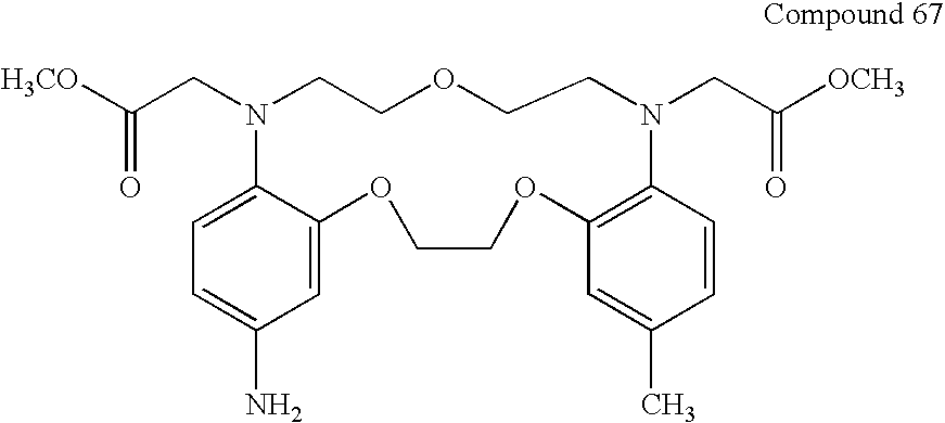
C1=C(N)C=C2C(=C1)N(CC([H3CO])=O)CCOCCN(CC([OCH3])=O)C1=C(OCCO2)C=C(C)C=C1
